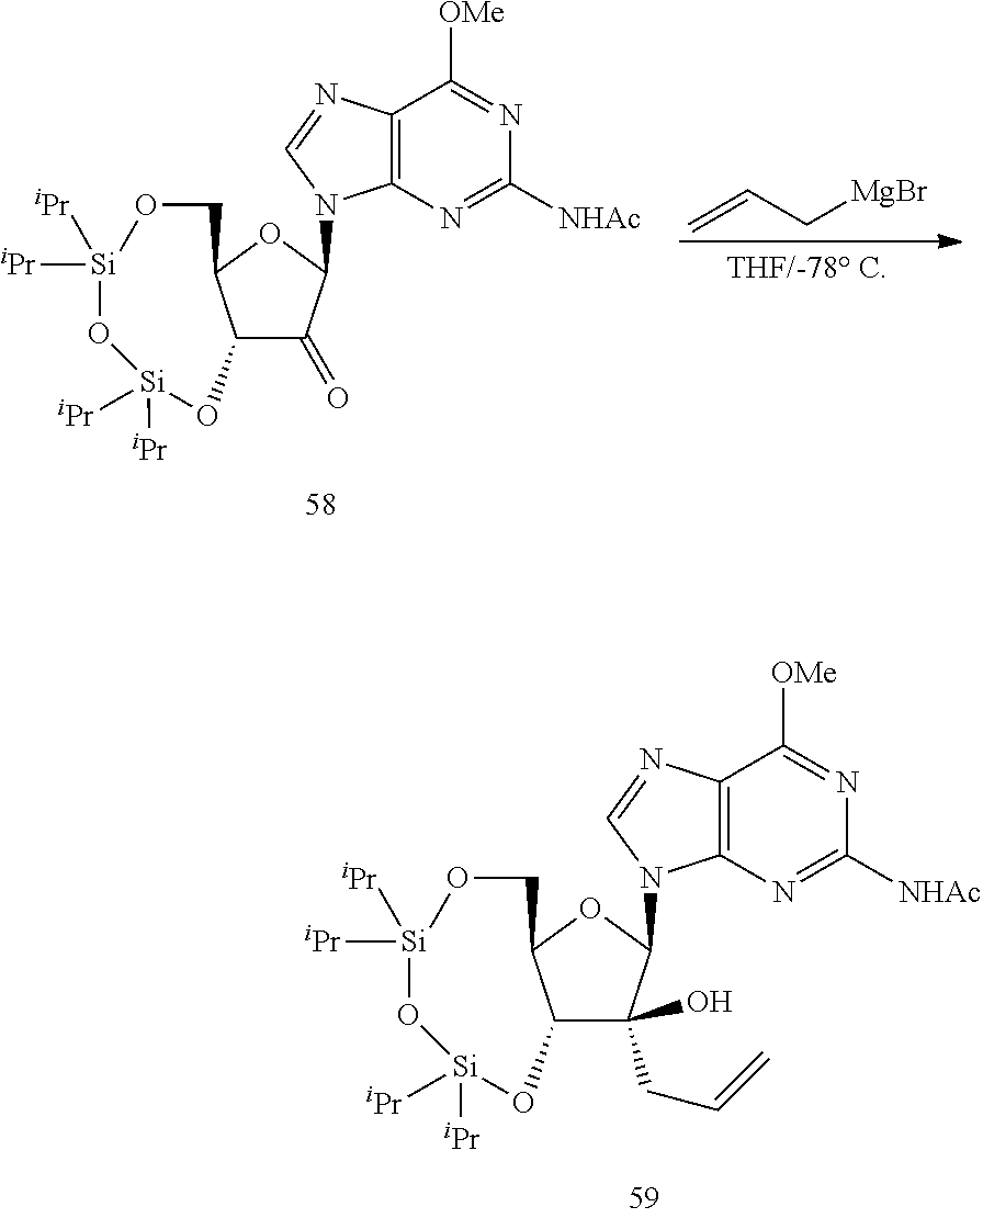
C12C(=O)C(N3C4=C(N=C3)C([OMe])=NC([NHAc])=N4)OC1CO[Si]([iPr])([iPr])O[Si]([iPr])([iPr])O2.C=CC[MgBr].C12C(CC=C)(O)C(N3C4=C(N=C3)C([OMe])=NC([NHAc])=N4)OC1CO[Si]([iPr])([iPr])O[Si]([iPr])([iPr])O2
